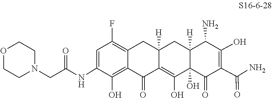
C1(NC(CN2CCOCC2)=O)=CC(F)=C2CC3([H])CC4([H])C(N)C(O)=C(C(=O)N)C(=O)C4(O)C(O)=C3C(=O)C2=C1O
